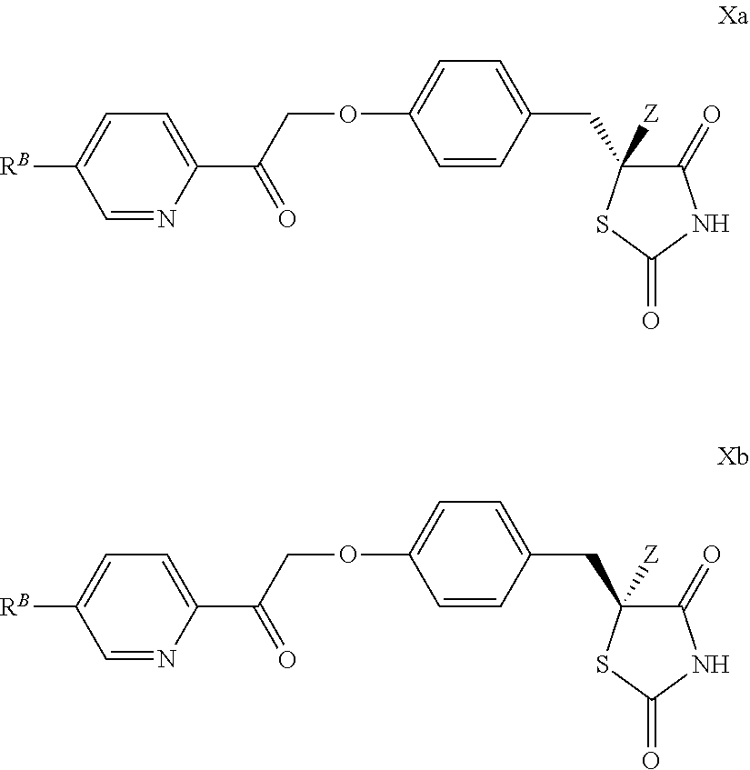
C1=NC(C(COC2=CC=C(CC3([Z])C(=O)NC(=O)S3)C=C2)=O)=CC=C1[RB].C1=NC(C(COC2=CC=C(CC3([Z])C(=O)NC(=O)S3)C=C2)=O)=CC=C1[RB]
